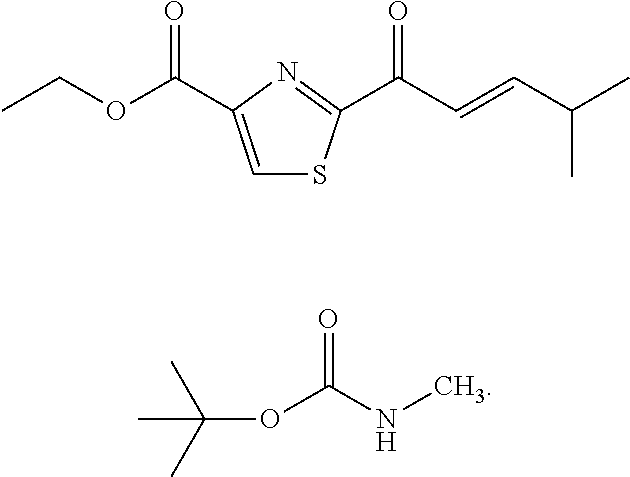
C1=C(C(OCC)=O)N=C(C(C=CC(C)C)=O)S1.O(C(NC)=O)C(C)(C)C
